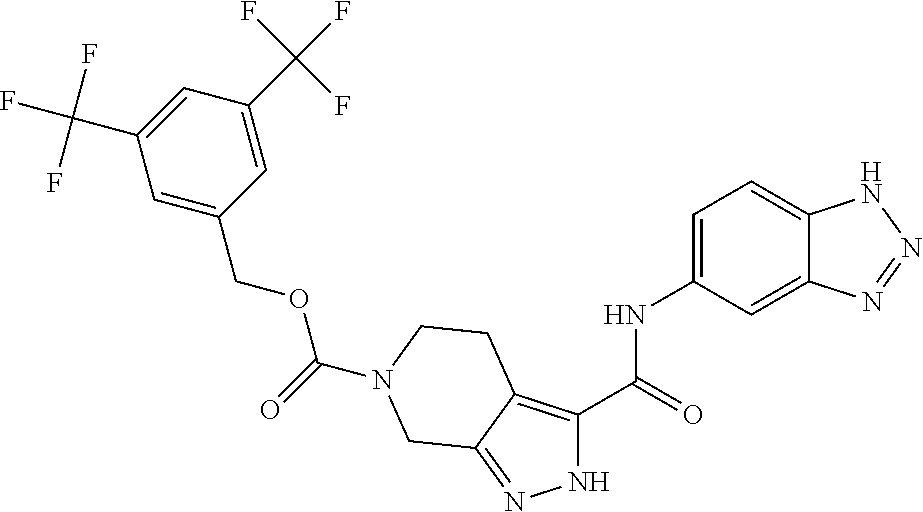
C1(C(F)(F)F)=CC(COC(=O)N2CCC3=C(C(=O)NC4=CC=C5C(=C4)N=NN5)NN=C3C2)=CC(C(F)(F)F)=C1
